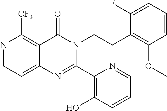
N1=CC=C2C(=C1[CF3])C(=O)N(CCC1=C(OC)C=CC=C1F)C(C1=C(O)C=CC=N1)=N2
